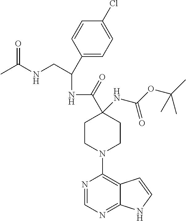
C1CN(C2=C3C(=NC=N2)NC=C3)CCC1(C(=O)NC(C1=CC=C(Cl)C=C1)CNC(C)=O)NC(=O)OC(C)(C)C
